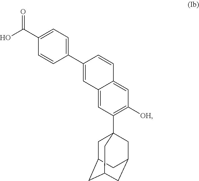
C1C2CC3CC(CC1(C1=C([OH])C=C4C(=C1)C=C(C1=CC=C(C(O)=O)C=C1)C=C4)C3)C2
